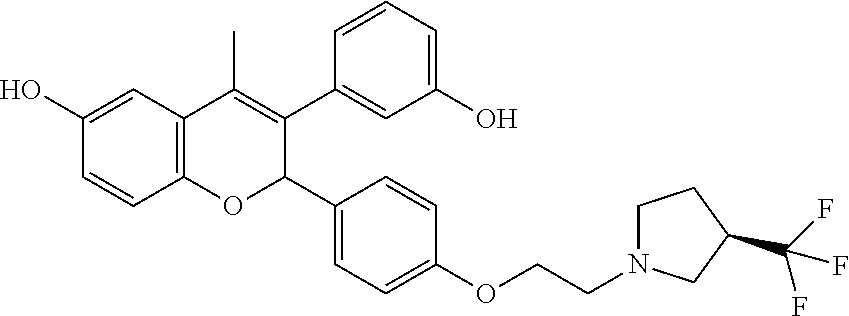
C12=C(C=C(O)C=C1)C(C)=C(C1=CC(O)=CC=C1)C(C1=CC=C(OCCN3CCC(C(F)(F)F)C3)C=C1)O2
